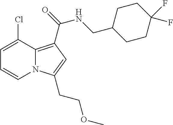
C1=C(Cl)C2=C(C(NCC3CCC(F)(F)CC3)=O)C=C(CCOC)N2C=C1
